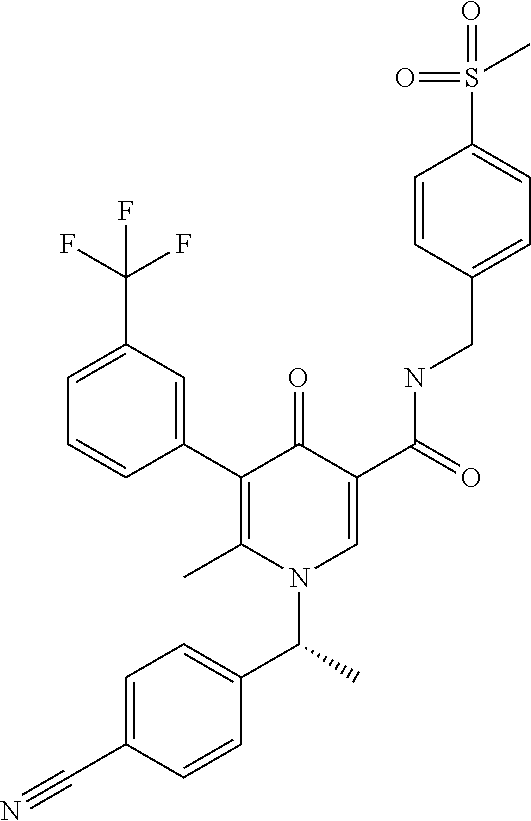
C1(C2=CC(C(F)(F)F)=CC=C2)=C(C)N(C(C2=CC=C(C#N)C=C2)C)C=C(C(=O)NCC2=CC=C(S(=O)(=O)C)C=C2)C1=O
